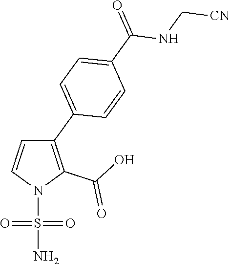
C1(C2=CC=C(C(=O)NC[CN])C=C2)=C(C(O)=O)N(S(=O)(=O)N)C=C1
